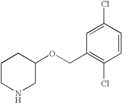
C1CNCC(OCC2=C(Cl)C=CC(Cl)=C2)C1
